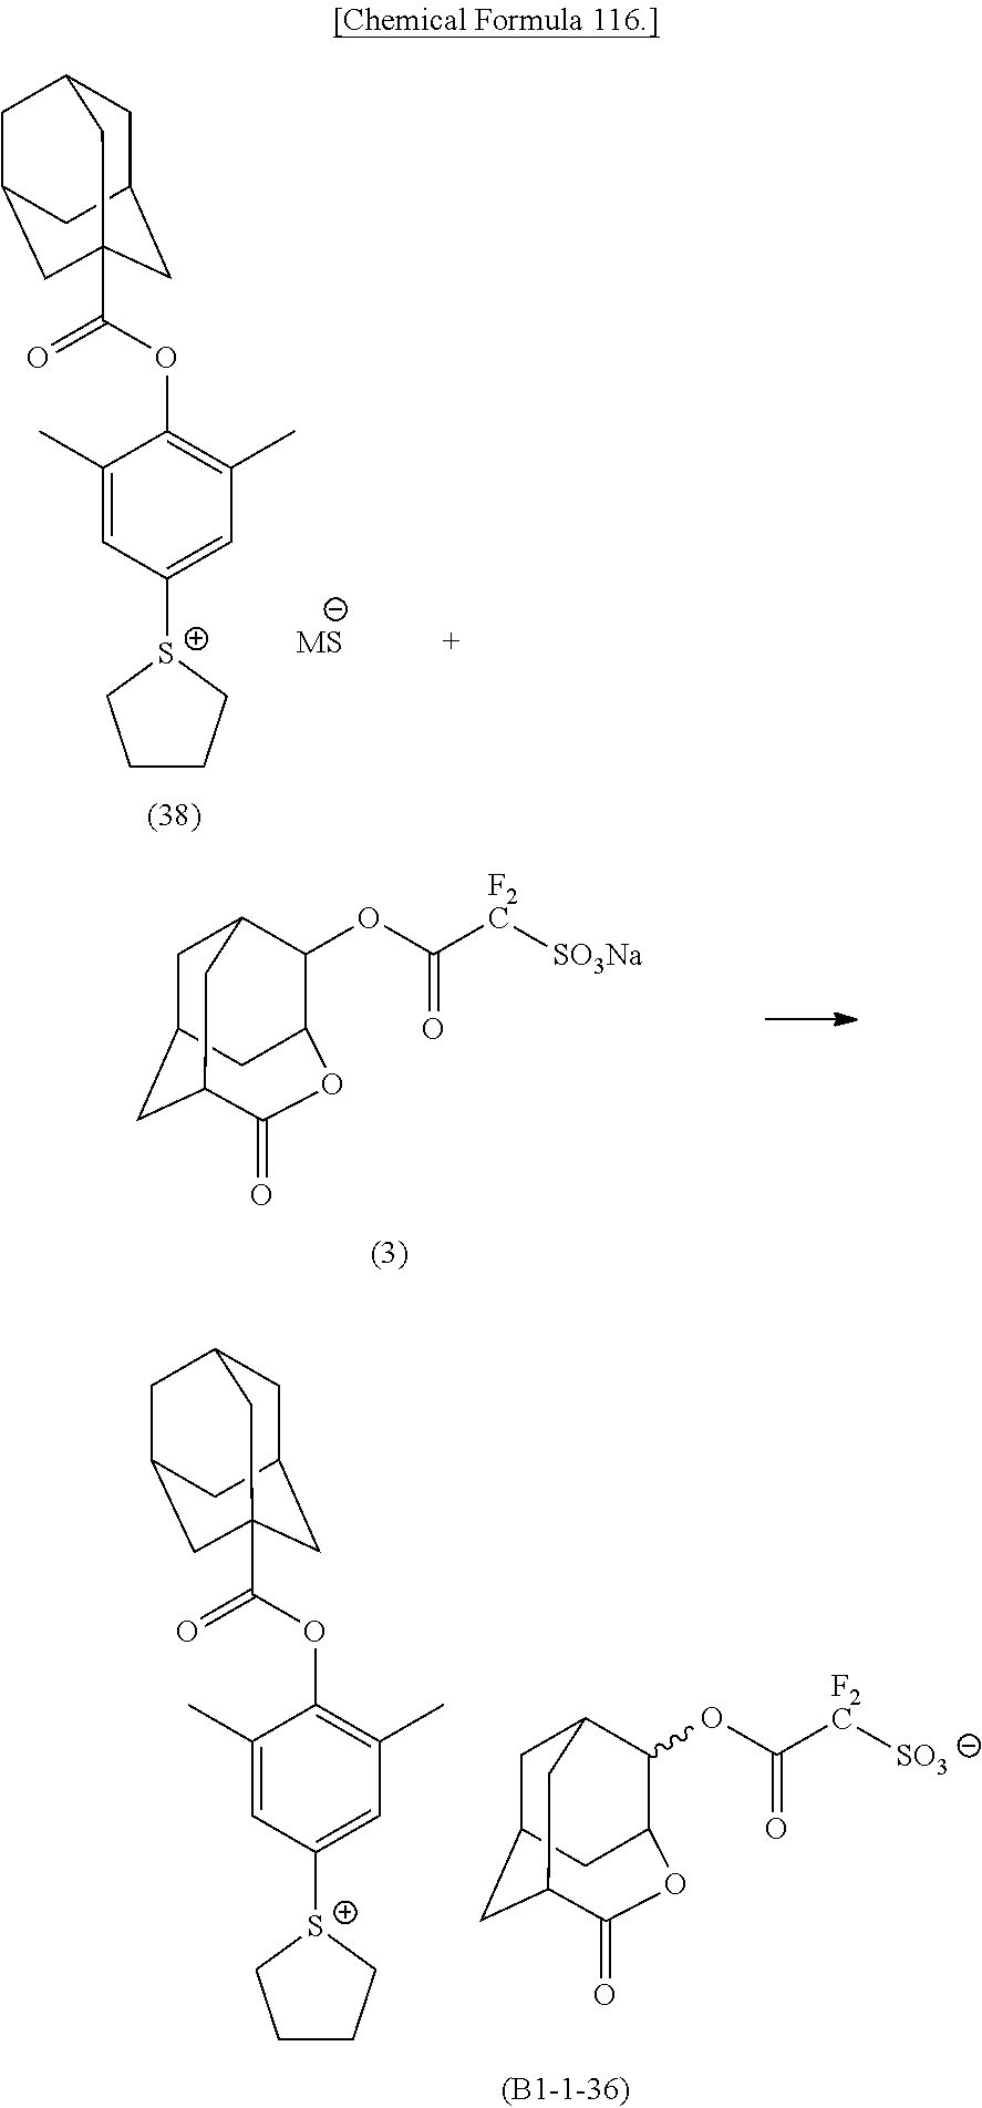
C1C2CC3C(=O)OC(C(OC([F2C][SO3Na])=O)C1C3)C2.C1C2CC3(C(OC4=C(C)C=C([S+]5CCCC5)C=C4C)=O)CC(CC1C3)C2.[MS].C1C2CC3C(=O)OC(C(OC([F2C][SO3])=O)C1C3)C2.C1C2CC3(C(OC4=C(C)C=C([S+]5CCCC5)C=C4C)=O)CC(CC1C3)C2
